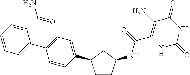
C(C1=C(N)C(=O)NC(=O)N1)(=O)NC1CCC(C2=CC=C(C3=CC=CC=C3C(=O)N)C=C2)C1
